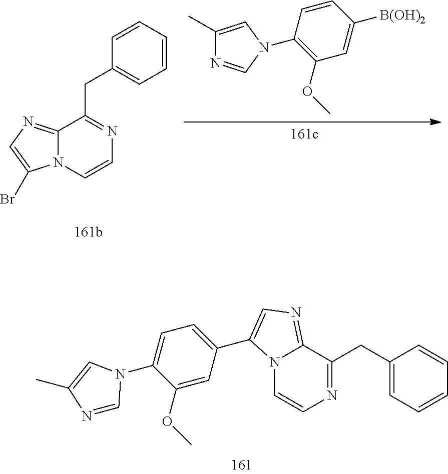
C12=NC=C(Br)N1C=CN=C2CC1=CC=CC=C1.C1(C)=CN(C2=C(OC)C=C([B(OH)2])C=C2)C=N1.C1(OC)=CC(C2=CN=C3C(CC4=CC=CC=C4)=NC=CN32)=CC=C1N1C=NC(C)=C1
